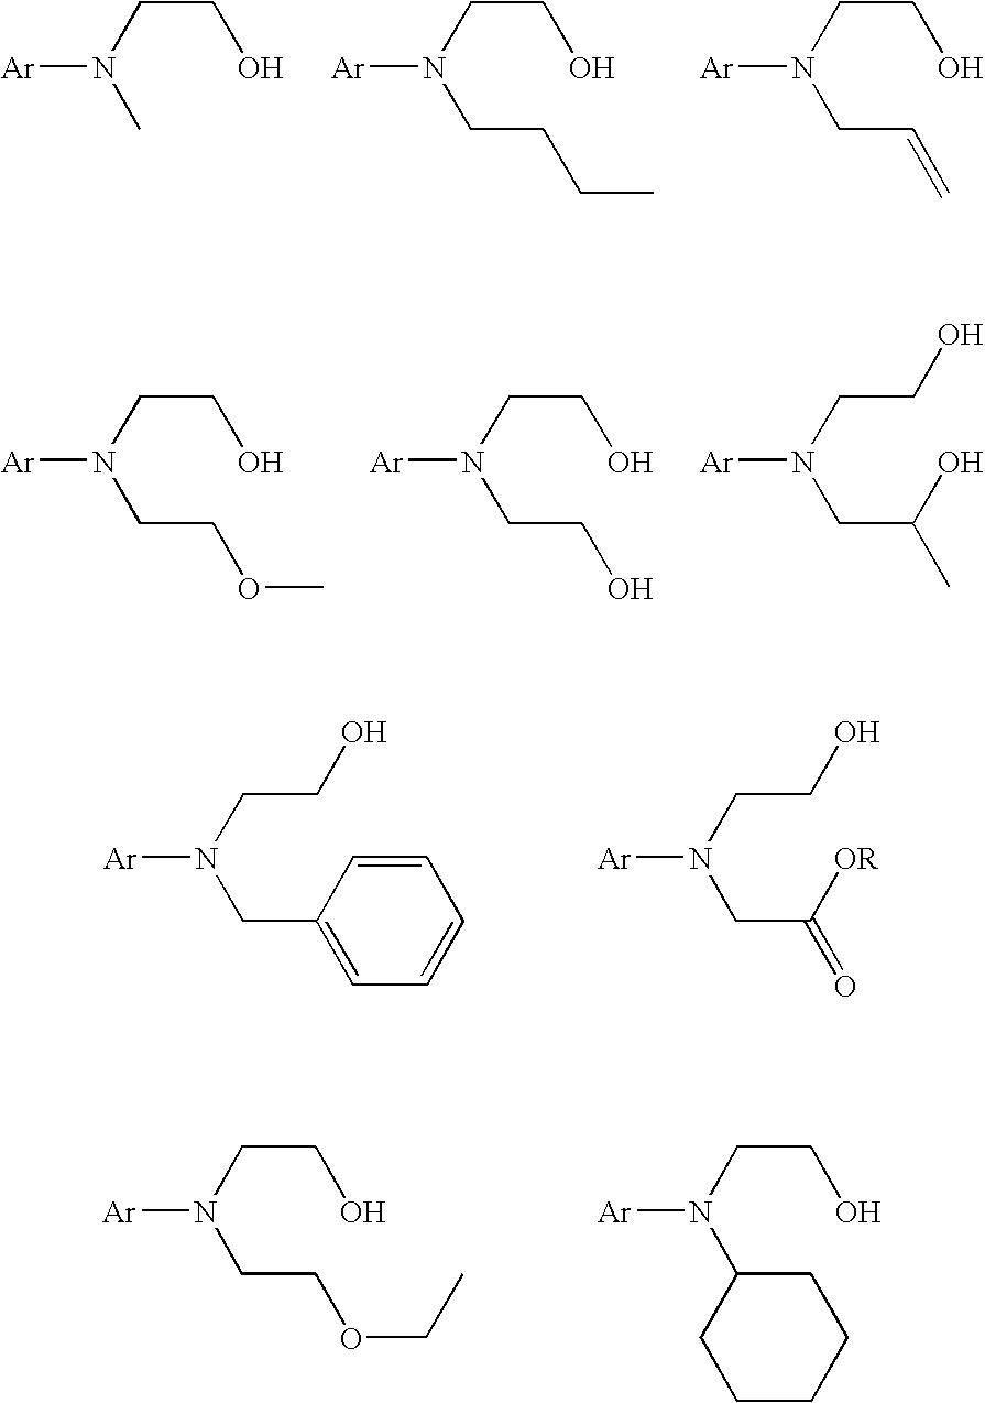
[Ar]N(C)CCO.[Ar]N(CCCC)CCO.[Ar]N(CC=C)CCO.[Ar]N(CCOC)CCO.[Ar]N(CCO)CCO.[Ar]N(CC(C)O)CCO.[Ar]N(CC1=CC=CC=C1)CCO.[Ar]N(CC(=O)[OR])CCO.[Ar]N(CCOCC)CCO.[Ar]N(C1CCCCC1)CCO
